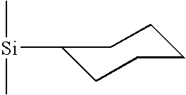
C1([Si](C)C)CCCCC1
